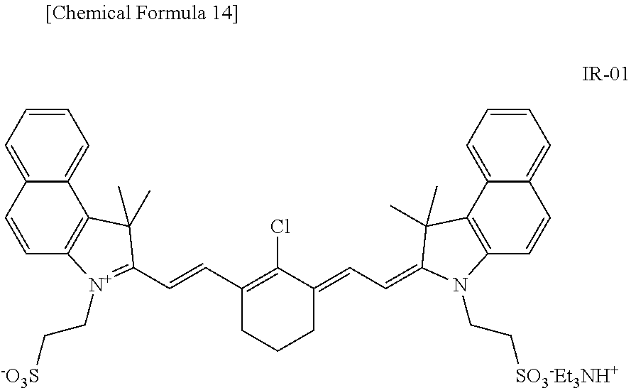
C1=C2C(=CC=C1)C1=C(C=C2)[N+](CC[-O3S])=C(C=CC2=C(Cl)C(=CC=C3C(C)(C)C4=C(C=CC5=CC=CC=C54)N3CC[SO3-Et3NH+])CCC2)C1(C)C
